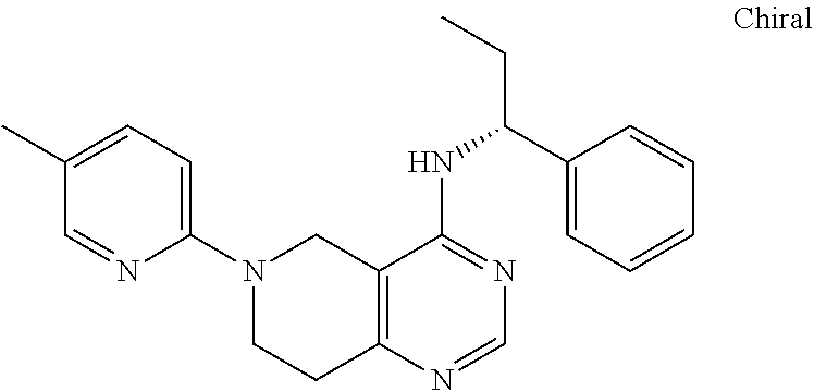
C12=C(N=CN=C1NC(CC)C1=CC=CC=C1)CCN(C1=CC=C(C)C=N1)C2
